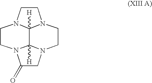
C1CN2C3([H])C4([H])N(C(=O)CN4CCN13)CC2
